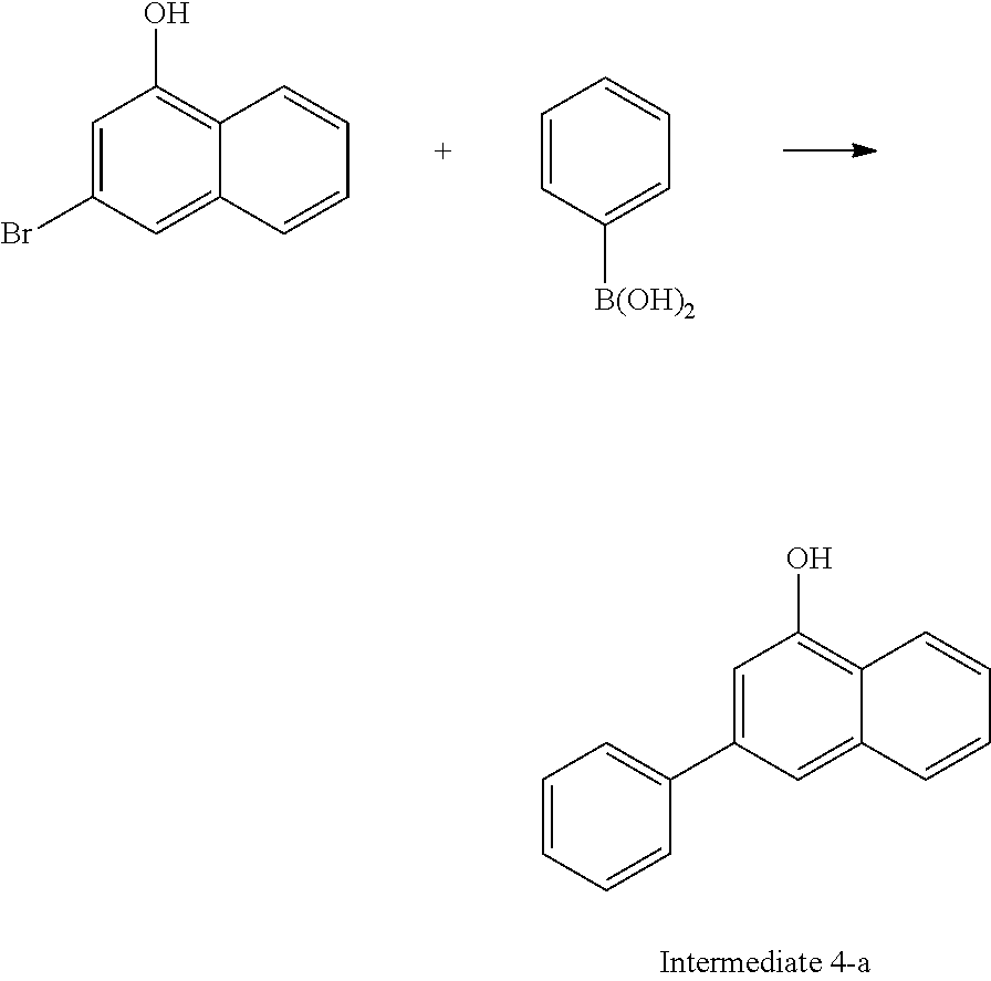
C1=C(Br)C=C2C(=C1O)C=CC=C2.C1=CC([B(OH)2])=CC=C1.C1=C(C2=CC=CC=C2)C=C2C(=C1O)C=CC=C2
